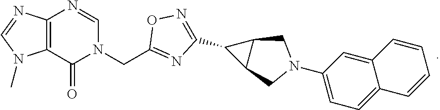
C1(C2=NOC(CN3C=NC4=C(C3=O)N(C)C=N4)=N2)C2C1CN(C1=CC=C3C(=C1)C=CC=C3)C2
